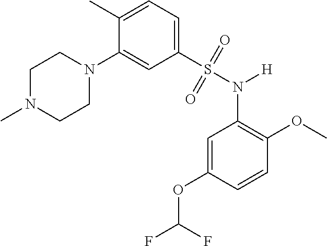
N1(C)CCN(C2=CC(S(N([H])C3=C(OC)C=CC(OC(F)F)=C3)(=O)=O)=CC=C2C)CC1
